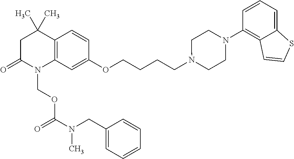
C1C(=O)N(COC(=O)N(CC2=CC=CC=C2)C)C2=C(C1(C)C)C=CC(OCCCCN1CCN(C3=C4C(=CC=C3)SC=C4)CC1)=C2
